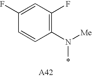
C1=C(F)C=CC(N([Me])*)=C1F
